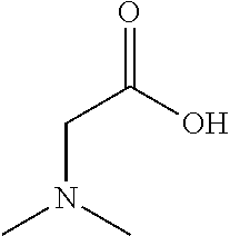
O=C(O)CN(C)C
